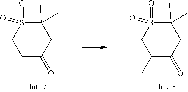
S1(=O)(=O)C(C)(C)CC(=O)CC1.S1(=O)(=O)C(C)(C)CC(=O)C(C)C1
